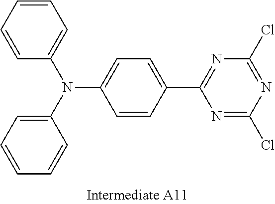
N1=C(C2=CC=C(N(C3=CC=CC=C3)C3=CC=CC=C3)C=C2)N=C(Cl)N=C1Cl
